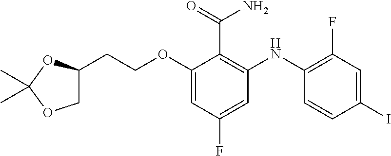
C1(CCOC2=CC(F)=CC(NC3=C(F)C=C(I)C=C3)=C2C(=O)N)COC(C)(C)O1
